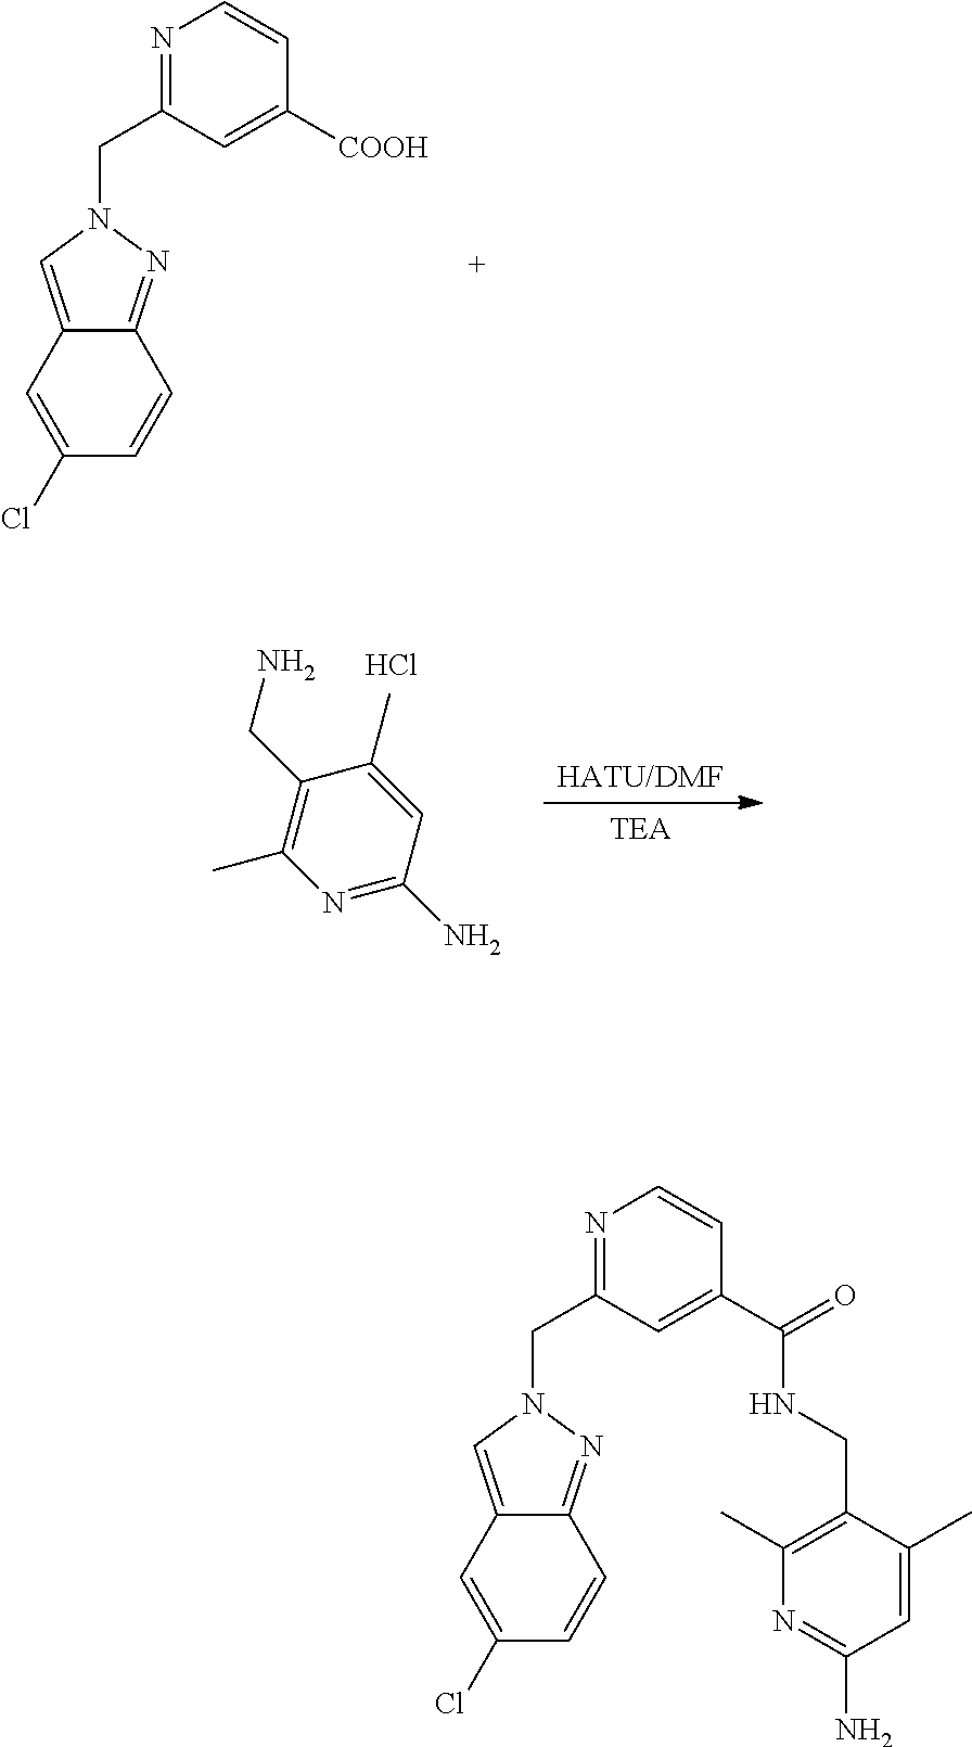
N1(CC2=NC=CC([COOH])=C2)C=C2C(=N1)C=CC(Cl)=C2.[HATU/DMF].[TEA].N1=C(N)C=C(C)C(CN)=C1C.Cl.N1(CC2=NC=CC(C(NCC3=C(C)N=C(N)C=C3C)=O)=C2)C=C2C(=N1)C=CC(Cl)=C2
